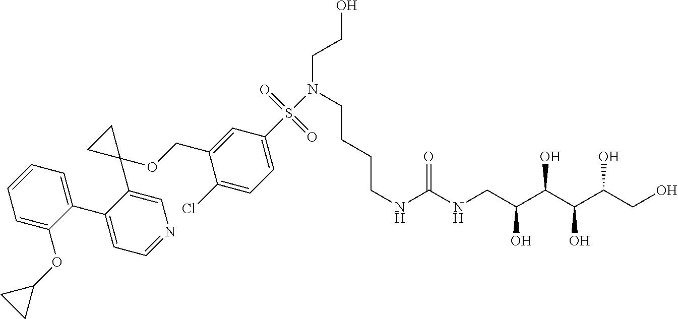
C(NC(NCC(C(C(C(CO)O)O)O)O)=O)CCCN(CCO)S(C1=CC=C(Cl)C(COC2(C3=CN=CC=C3C3=CC=CC=C3OC3CC3)CC2)=C1)(=O)=O
